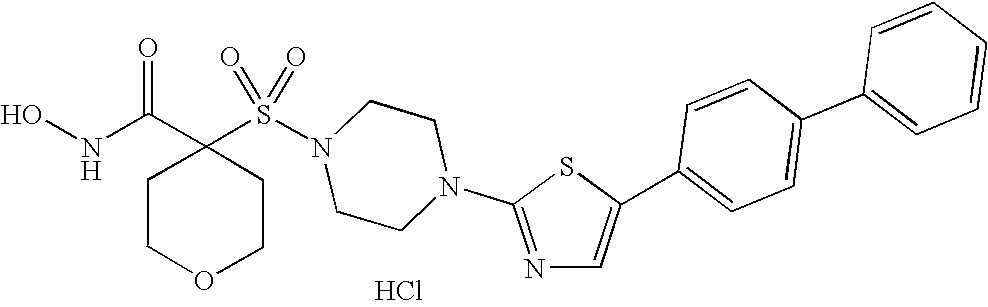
C1(S(N2CCN(C3=NC=C(C4=CC=C(C5=CC=CC=C5)C=C4)S3)CC2)(=O)=O)(C(NO)=O)CCOCC1.Cl
